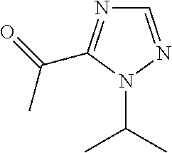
C1=NN(C(C)C)C(C(=O)C)=N1
